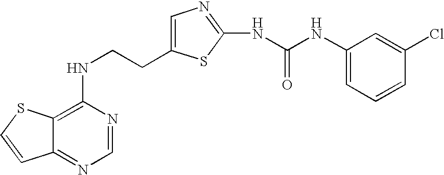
C(CNC1=C2C(=NC=N1)C=CS2)C1=CN=C(NC(=O)NC2=CC=CC(Cl)=C2)S1
